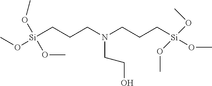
CO[Si](CCCN(CCC[Si](OC)(OC)OC)CCO)(OC)OC
